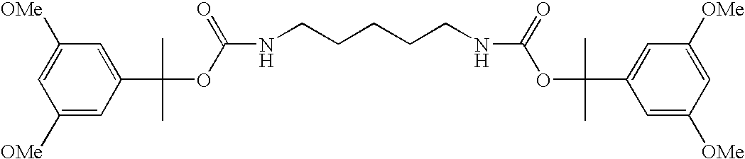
C1([OMe])=CC(C(C)(C)OC(NCCCCCNC(OC(C)(C)C2=CC([OMe])=CC([OMe])=C2)=O)=O)=CC([OMe])=C1
